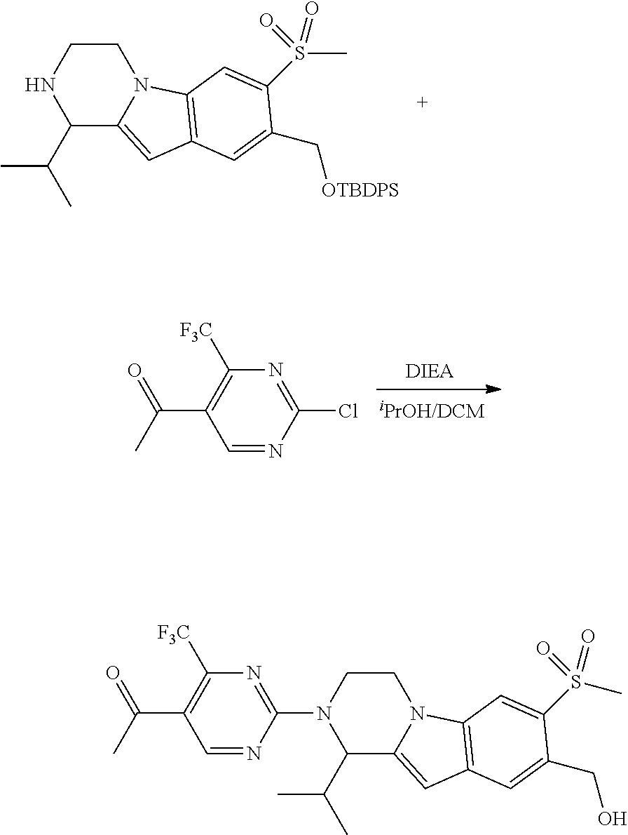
C1(C(C)C)C2=CC3=C(N2CCN1C1=NC([F3C])=C(C(C)=O)C=N1)C=C(S(C)(=O)=O)C(CO)=C3.C1(C(C)C)C2=CC3=C(N2CCN1)C=C(S(C)(=O)=O)C(C[OTBDPS])=C3.C1=NC(Cl)=NC([F3C])=C1C(C)=O
